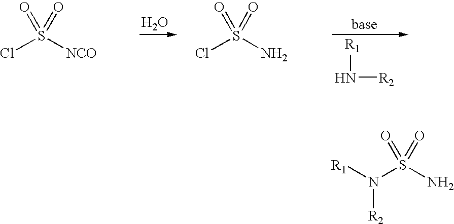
O.[R1]N[R2].S(Cl)([NCO])(=O)=O.S(Cl)(N)(=O)=O.S(N([R2])[R1])(N)(=O)=O
